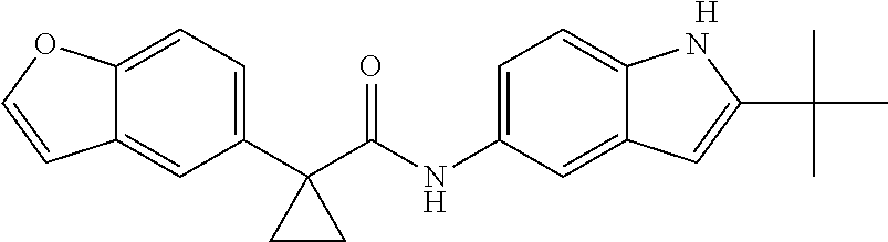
C1(C2(C(NC3=CC=C4C(=C3)C=C(C(C)(C)C)N4)=O)CC2)=CC=C2C(=C1)C=CO2.[H]
